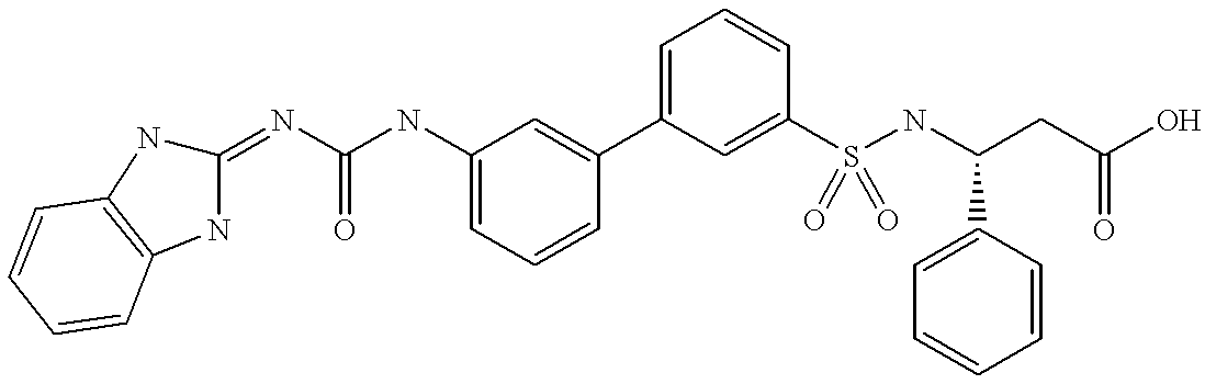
C1=C(NC(N=C2NC3=C(N2)C=CC=C3)=O)C=C(C2=CC=CC(S(NC(CC(O)=O)C3=CC=CC=C3)(=O)=O)=C2)C=C1
